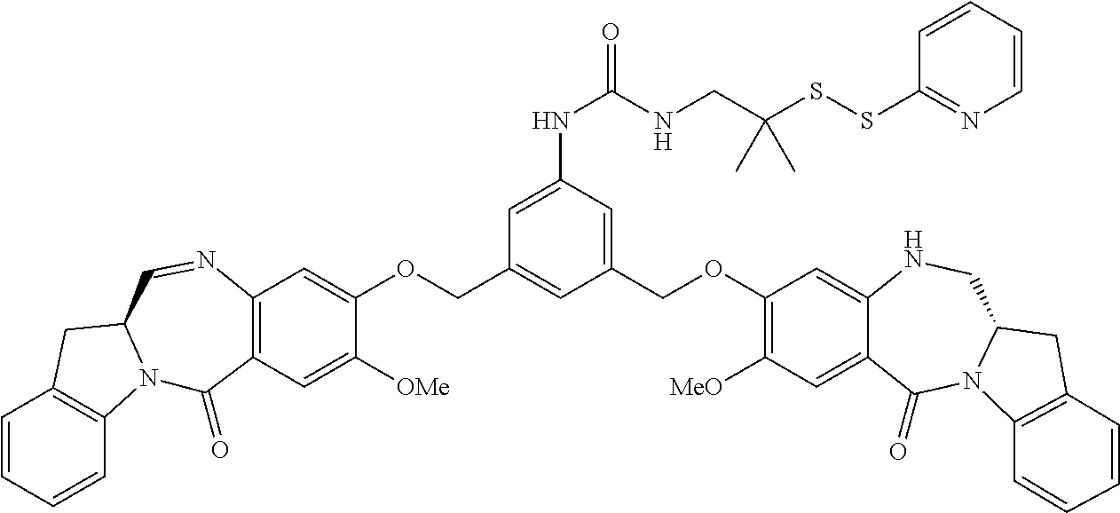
C1=CC=CC2=C1CC1N2C(=O)C2=C(N=C1)C=C(OCC1=CC(COC3=C([MeO])C=C4C(=C3)NCC3N(C4=O)C4=C(C3)C=CC=C4)=CC(NC(NCC(SSC3=NC=CC=C3)(C)C)=O)=C1)C([OMe])=C2
